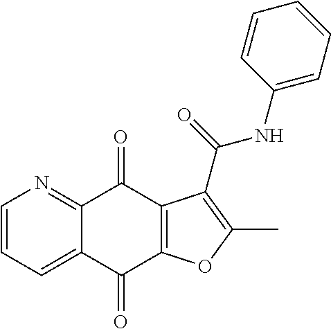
C1=CC=C2C(=N1)C(=O)C1=C(C2=O)OC(C)=C1C(=O)NC1=CC=CC=C1
